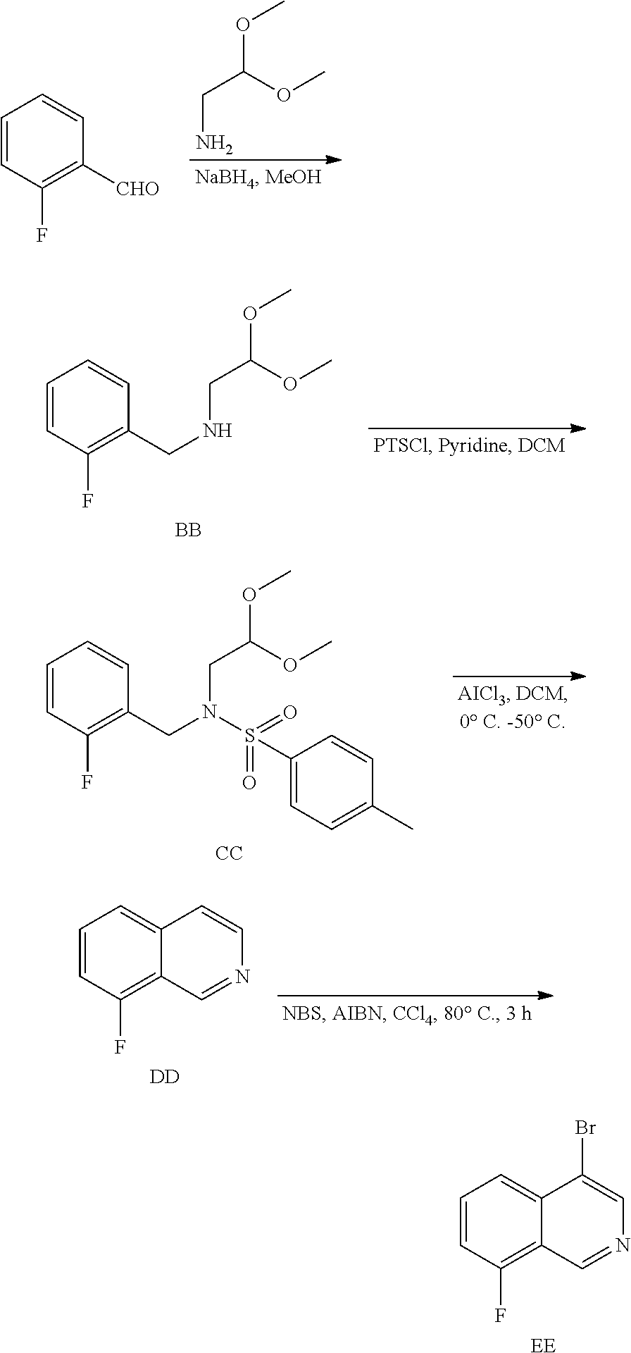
C1=CC(F)=C([CHO])C=C1.O(C(CN)OC)C.C1=CC(F)=C(CNCC(OC)OC)C=C1.[BB].C1=CC(F)=C(CN(CC(OC)OC)S(=O)(=O)C2=CC=C(C)C=C2)C=C1.[CC].C1=CC(F)=C2C(=C1)C=CN=C2.[DD].C1=CC(F)=C2C(=C1)C(Br)=CN=C2.[EE]
